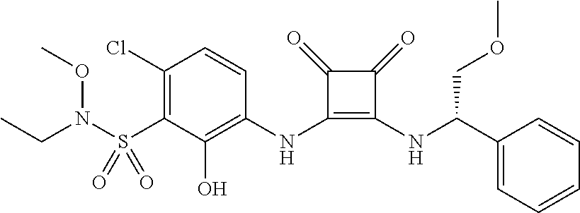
C1(Cl)=C(S(N(OC)CC)(=O)=O)C(O)=C(NC2=C(NC(C3=CC=CC=C3)COC)C(=O)C2=O)C=C1
